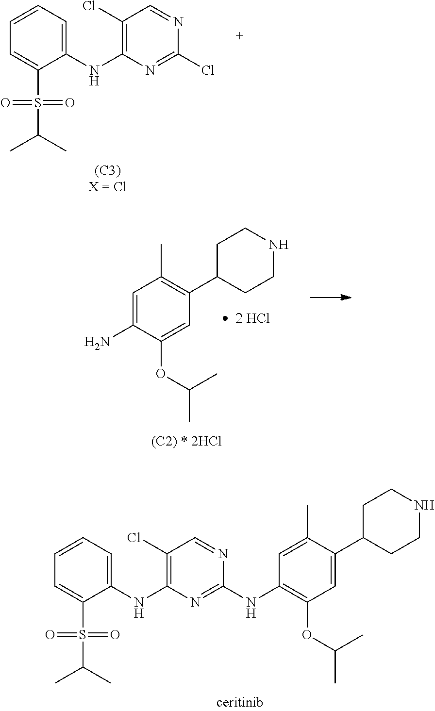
C1=C(S(C(C)C)(=O)=O)C(NC2=C(Cl)C=NC(Cl)=N2)=CC=C1.C1=C(N)C(OC(C)C)=CC(C2CCNCC2)=C1C.[  2 HCl].C1=C(S(C(C)C)(=O)=O)C(NC2=C(Cl)C=NC(NC3=C(OC(C)C)C=C(C4CCNCC4)C(C)=C3)=N2)=CC=C1
